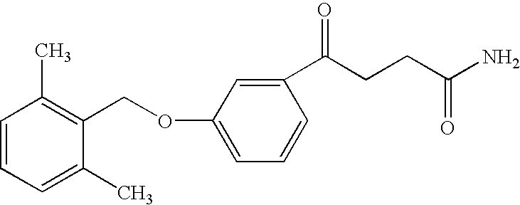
C1(OCC2=C(C)C=CC=C2C)=CC=CC(C(CCC(N)=O)=O)=C1
